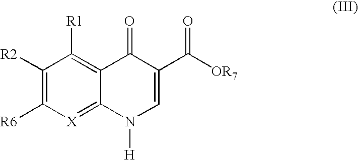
C1([R2])=C([R6])[X]=C2C(=C1[R1])C(=O)C(C([OR7])=O)=CN2[H]
